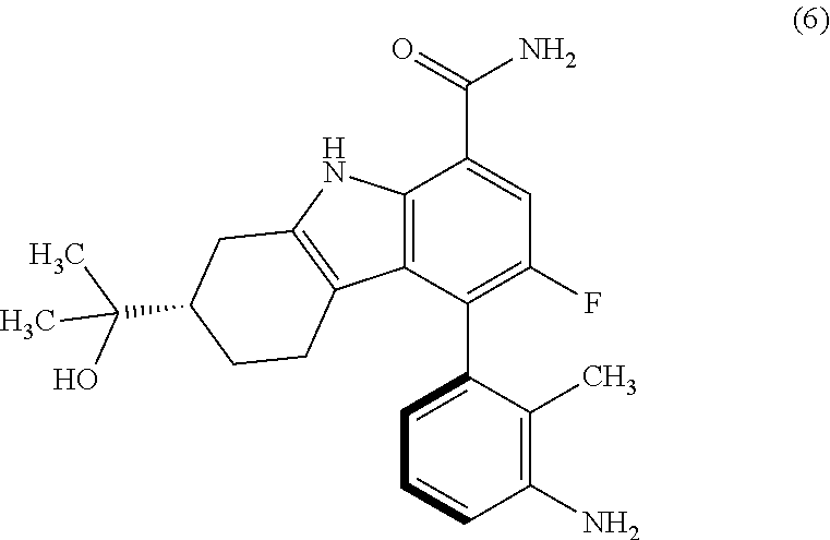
C12=C(C(C3=CC=CC(N)=C3C)=C(F)C=C1C(=O)N)C1=C(CC(C(C)(O)C)CC1)N2
